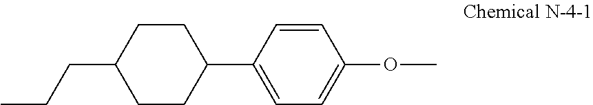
C1(C2=CC=C(OC)C=C2)CCC(CCC)CC1
